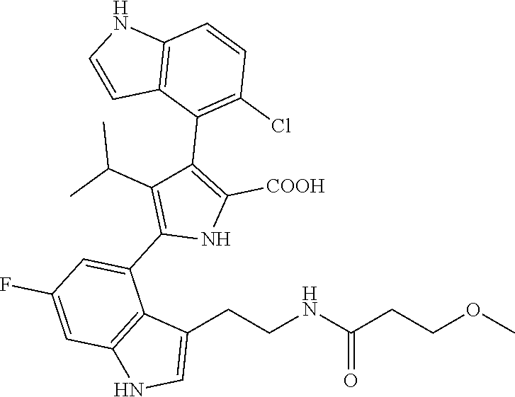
C1(CCNC(CCOC)=O)=CNC2=C1C(C1=C(C(C)C)C(C3=C(Cl)C=CC4=C3C=CN4)=C([COOH])N1)=CC(F)=C2
